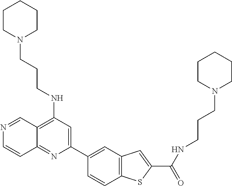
C1CN(CCCNC2=C3C(=NC(C4=CC5=C(C=C4)SC(C(NCCCN4CCCCC4)=O)=C5)=C2)C=CN=C3)CCC1
